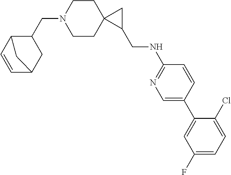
C1=CC2C(CN3CCC4(CC3)C(CNC3=NC=C(C5=CC(F)=CC=C5Cl)C=C3)C4)CC1C2
